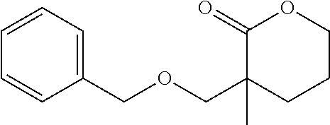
C1(COCC2(C)CCCOC2=O)=CC=CC=C1
